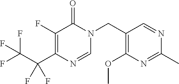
C1(F)=C(C(C(F)(F)F)(F)F)N=CN(CC2=C(OC)N=C(C)N=C2)C1=O
